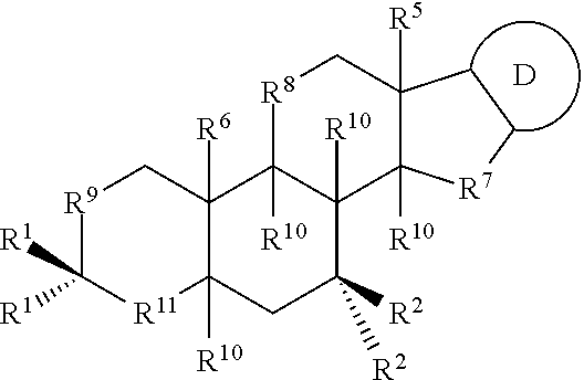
C12([R6])C([R10])(CC([R2])([R2])C3([R10])C1([R10])[R8]CC1([R5])C3([R10])[R7]CC1)[R11]C([R1])([R1])[R9]C2.[D]
